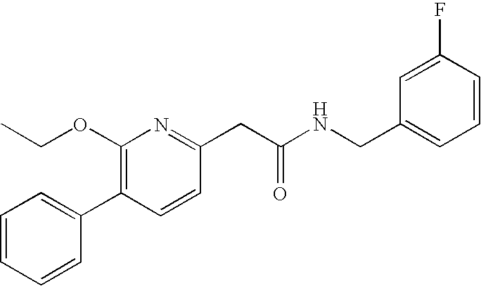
C1=CC=C(C2=C(OCC)N=C(CC(NCC3=CC=CC(F)=C3)=O)C=C2)C=C1
